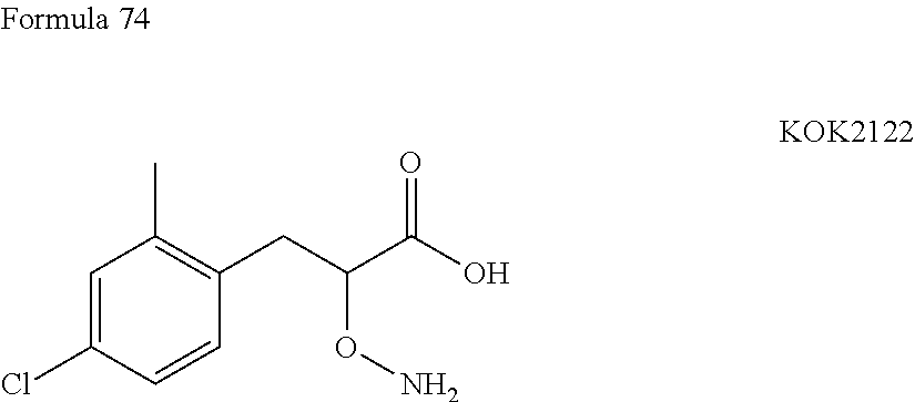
C1(Cl)=CC(C)=C(CC(C(O)=O)ON)C=C1
